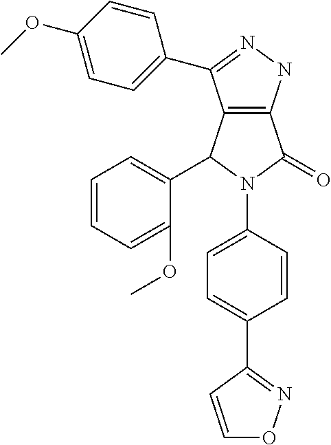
C12=C(NN=C1C1=CC=C(OC)C=C1)C(=O)N(C1=CC=C(C3=NOC=C3)C=C1)C2C1=CC=CC=C1OC
